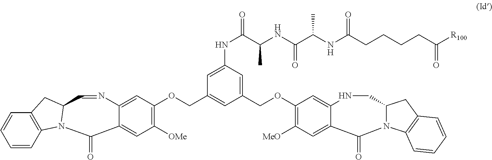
C1(OCC2=CC(NC(C(NC(C(NC(CCCCC([R100])=O)=O)C)=O)C)=O)=CC(COC3=C([OMe])C=C4C(=C3)N=CC3N(C4=O)C4=C(C=CC=C4)C3)=C2)=C([MeO])C=C2C(=C1)NCC1N(C3=C(C1)C=CC=C3)C2=O
